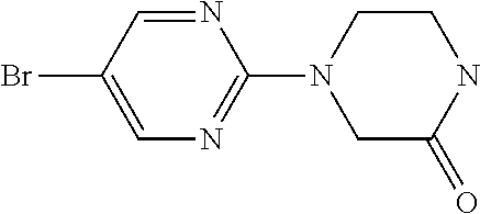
C1=C(Br)C=NC(N2CC(=O)NCC2)=N1
